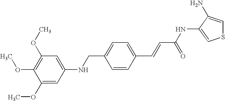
C1(OC)=C(OC)C(OC)=CC(NCC2=CC=C(C=CC(=O)NC3=CSC=C3N)C=C2)=C1
